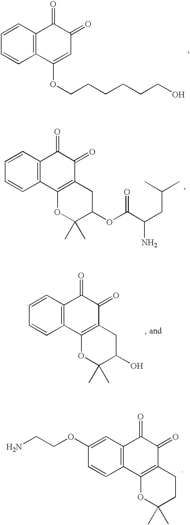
C1=CC=CC2=C1C(=O)C(=O)C=C2OCCCCCCO.C1=CC=CC2=C1C(=O)C(=O)C1=C2OC(C)(C)C(OC(C(CC(C)C)N)=O)C1.C1=CC=CC2=C1C(=O)C(=O)C1=C2OC(C)(C)C(O)C1.C1=C(OCCN)C=CC2=C1C(=O)C(=O)C1=C2OC(C)(C)CC1
